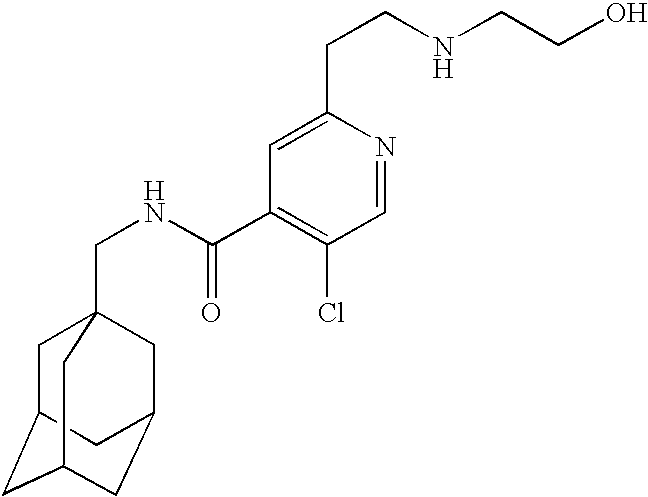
C1C2CC3CC(CC1(CNC(C1=C(Cl)C=NC(CCNCCO)=C1)=O)C3)C2
